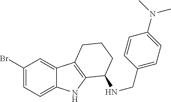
C1(Br)=CC=C2C(=C1)C1=C(N2)C(NCC2=CC=C(N(C)C)C=C2)CCC1
